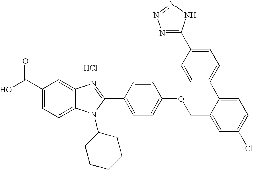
Cl.OC(C1=CC=C2C(=C1)N=C(C1=CC=C(OCC3=CC(Cl)=CC=C3C3=CC=C(C4=NN=NN4)C=C3)C=C1)N2C1CCCCC1)=O
